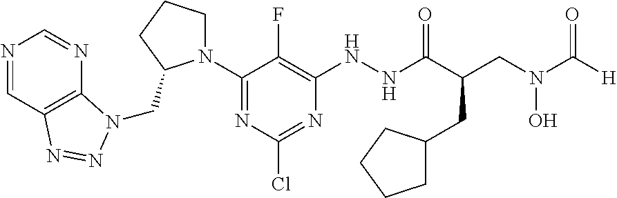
N1(C2=NC(Cl)=NC(NNC(C(CN(C([H])=O)O)CC3CCCC3)=O)=C2F)CCCC1CN1C2=C(C=NC=N2)N=N1
